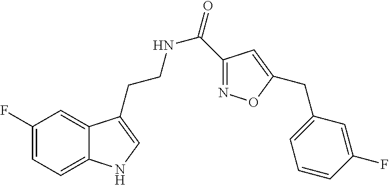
C12=CC=C(F)C=C1C(CCNC(=O)C1=NOC(CC3=CC=CC(F)=C3)=C1)=CN2
